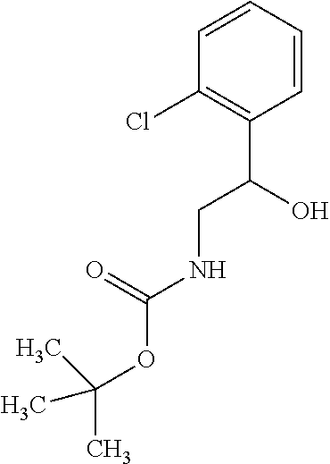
C1=CC=CC(Cl)=C1C(O)CNC(OC(C)(C)C)=O
